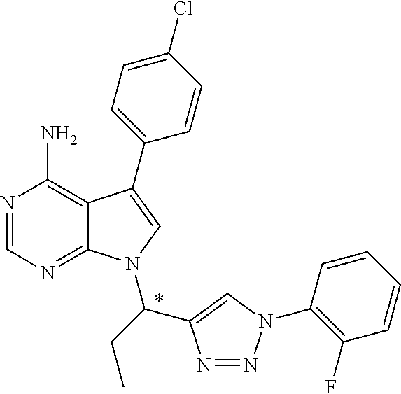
N1=CN=C2C(=C1N)C(C1=CC=C(Cl)C=C1)=CN2C(CC)C1=CN(C2=C(F)C=CC=C2)N=N1
